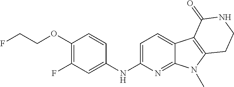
C1(NC2=CC(F)=C(OCCF)C=C2)=CC=C2C(=N1)N(C)C1=C2C(=O)NCC1
